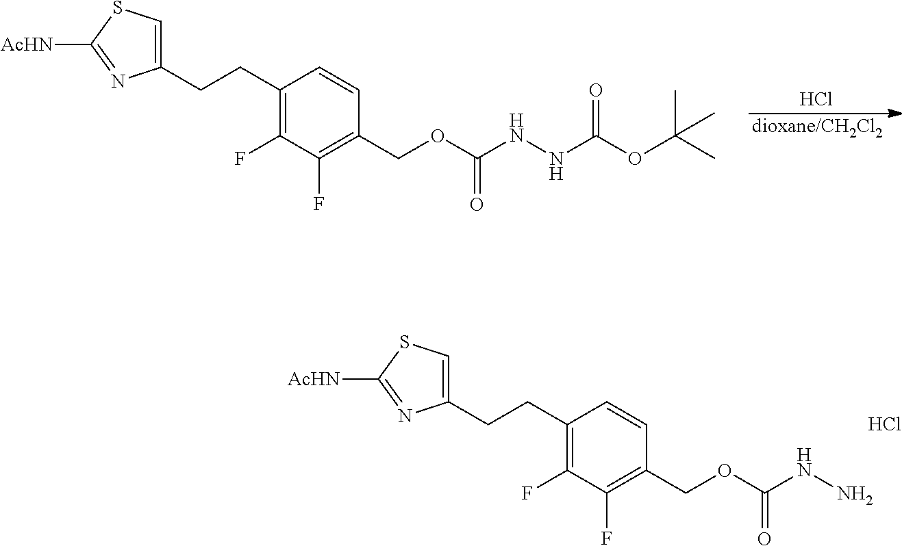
[dioxane/CH2Cl2].C1(CCC2=C(F)C(F)=C(COC(NNC(OC(C)(C)C)=O)=O)C=C2)=CSC([AcHN])=N1.Cl.C1(CCC2=C(F)C(F)=C(COC(NN)=O)C=C2)=CSC([AcHN])=N1.Cl
